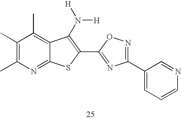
C1(C)=C(C)N=C2C(=C1C)C(N([H])[H])=C(C1=NC(C3=CC=CN=C3)=NO1)S2
